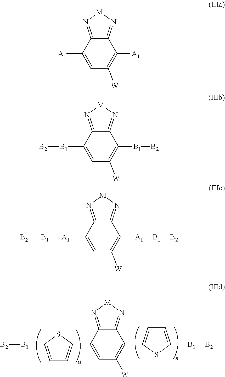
C12=N[M]N=C1C(C1=CC=C([B1][B2])S1)=C([W])C=C2C1=CC=C([B1][B2])S1.C12=N[M]N=C1C([A1])=C([W])C=C2[A1].C12=N[M]N=C1C([B1][B2])=C([W])C=C2[B1][B2].C12=N[M]N=C1C([A1][B1][B2])=C([W])C=C2[A1][B1][B2]
